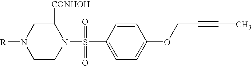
N1(S(=O)(=O)C2=CC=C(OCC#CC)C=C2)C([CONHOH])CN([R])CC1
